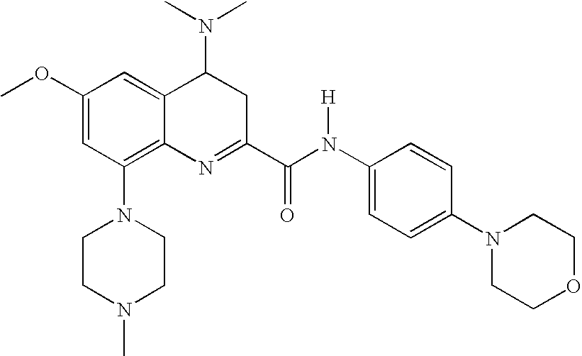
C1(N2CCN(C)CC2)=C2C(=CC(OC)=C1)C(N(C)C)CC(C(N(C1=CC=C(N3CCOCC3)C=C1)[H])=O)=N2
